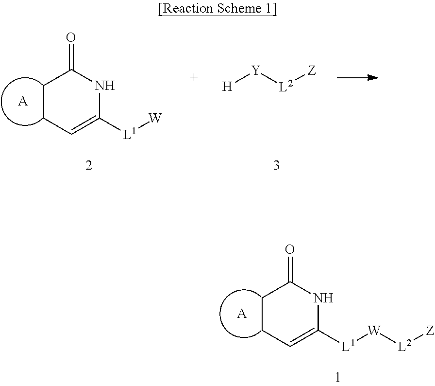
C1CC=C([L1][W])NC1=O.[A].[H][Y][L2][Z].C1CC=C([L1][W][L2][Z])NC1=O.[A]
